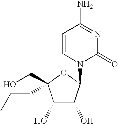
C1(O)C(O)C(N2C(=O)N=C(N)C=C2)OC1(CO)CCC
